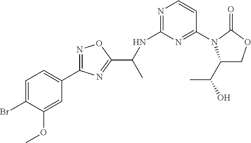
C1=C(Br)C(OC)=CC(C2=NOC(C(NC3=NC=CC(N4C(C(O)C)COC4=O)=N3)C)=N2)=C1
